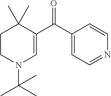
C1CN(C(C)(C)C)C=C(C(C2=CC=NC=C2)=O)C1(C)C
